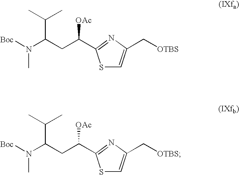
S1C=C(C[OTBS])N=C1C(CC(N([Boc])C)C(C)C)[OAc].S1C=C(C[OTBS])N=C1C(CC(N([Boc])C)C(C)C)[OAc]
